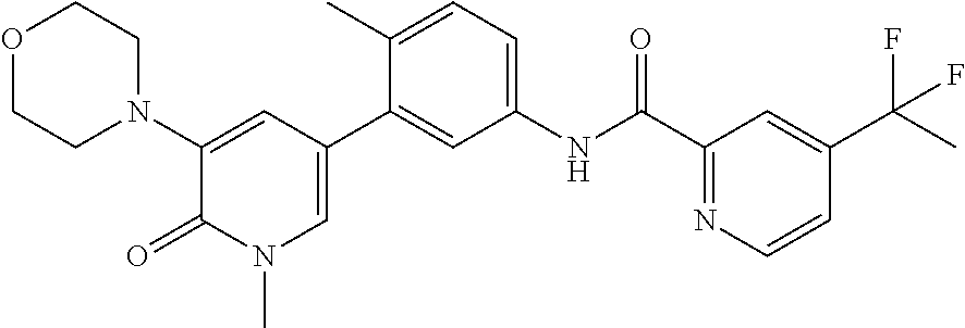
O1CCN(C2=CC(C3=CC(NC(C4=NC=CC(C(C)(F)F)=C4)=O)=CC=C3C)=CN(C)C2=O)CC1
